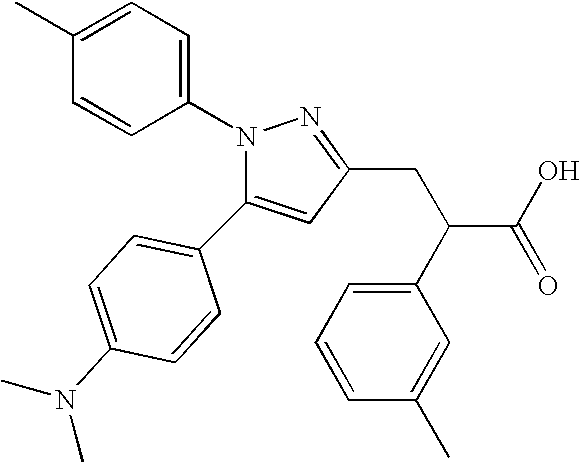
C1=C(C2=CC=C(N(C)C)C=C2)N(C2=CC=C(C)C=C2)N=C1CC(C1=CC=CC(C)=C1)C(O)=O
